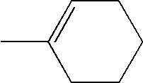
CC1=CCCCC1
